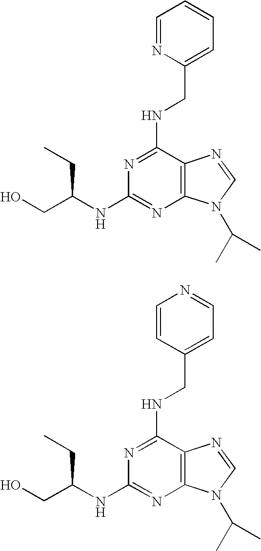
C12=C(C(NCC3=CC=CC=N3)=NC(NC(CC)CO)=N1)N=CN2C(C)C.C12=C(C(NCC3=CC=NC=C3)=NC(NC(CC)CO)=N1)N=CN2C(C)C
